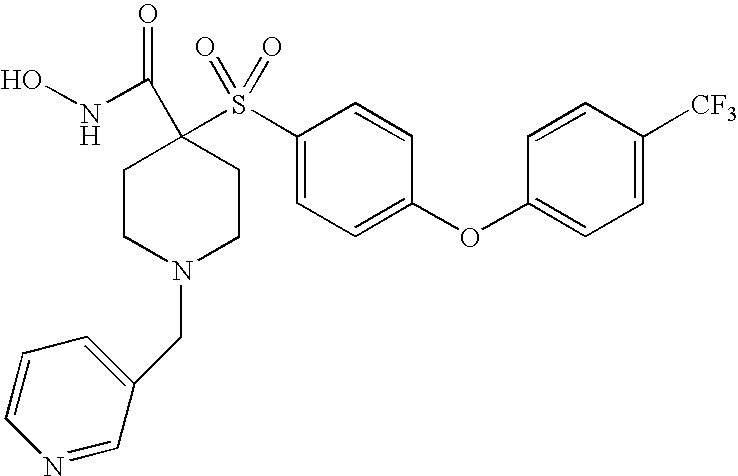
C1(OC2=CC=C(S(C3(C(NO)=O)CCN(CC4=CC=CN=C4)CC3)(=O)=O)C=C2)=CC=C([CF3])C=C1
